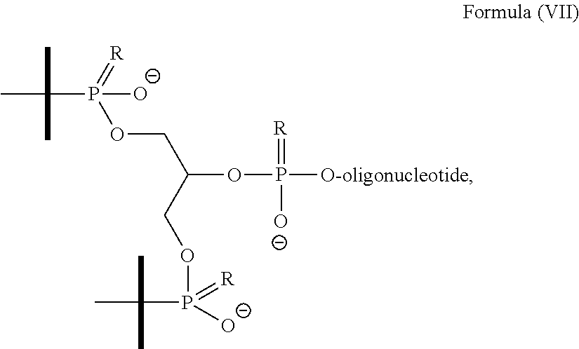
C(P(=[R])(OCC(OP([O-oligonucleotide])(=[R])[O-])COP(=[R])([O-])C(C)(C)C)[O-])(C)(C)C
